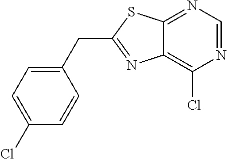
C1(CC2=NC3=C(Cl)N=CN=C3S2)=CC=C(Cl)C=C1
